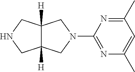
N1CC2([H])C([H])(C1)CN(C1=NC(C)=CC(C)=N1)C2
